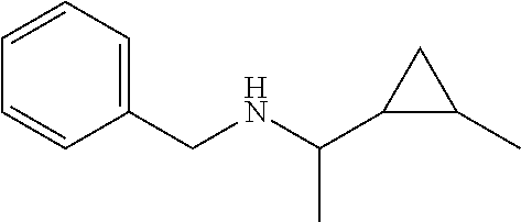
C1=CC(CNC(C2C(C)C2)C)=CC=C1
